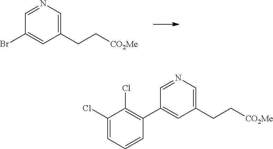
C1(Br)=CC(CC[CO2Me])=CN=C1.C1(C2=C(Cl)C(Cl)=CC=C2)=CC(CC[CO2Me])=CN=C1
